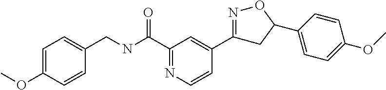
C1=C(OC)C=CC(CNC(C2=NC=CC(C3=NOC(C4=CC=C(OC)C=C4)C3)=C2)=O)=C1
